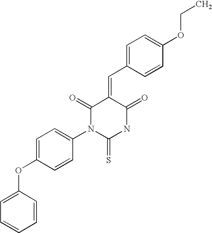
C1(OC2=CC=C(N3C(=S)NC(=O)C(=CC4=CC=C(OCC)C=C4)C3=O)C=C2)=CC=CC=C1
